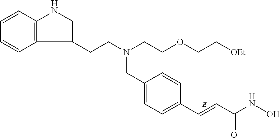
C12=C(C=CC=C1)NC=C2CCN(CCOCC[OEt])CC1=CC=C(C=CC(NO)=O)C=C1
